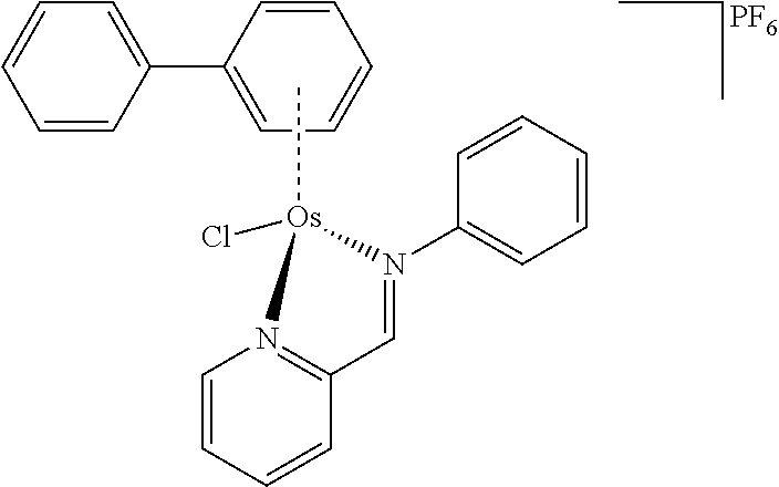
[PF6].C1=CC(C2=CC=CC=C2)=CC=C1.C[Os]1(Cl)N2=C(C=CC=C2)C=N1C1=CC=CC=C1
